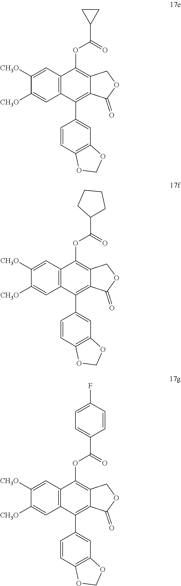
C1=C([CH3O])C([CH3O])=CC2=C1C(OC(=O)C1CC1)=C1C(=C2C2=CC3=C(C=C2)OCO3)C(=O)OC1.C1=C([CH3O])C([CH3O])=CC2=C1C(OC(=O)C1CCCC1)=C1C(=C2C2=CC3=C(C=C2)OCO3)C(=O)OC1.C1=C([CH3O])C([CH3O])=CC2=C1C(OC(=O)C1=CC=C(F)C=C1)=C1C(=C2C2=CC3=C(C=C2)OCO3)C(=O)OC1
